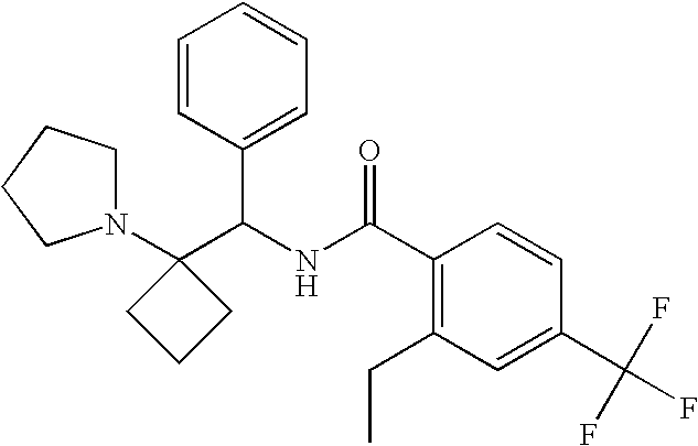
C1(C(NC(C2=C(CC)C=C(C(F)(F)F)C=C2)=O)C2=CC=CC=C2)(N2CCCC2)CCC1
